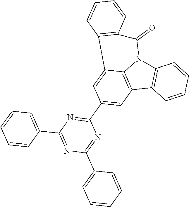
C12=C(C3=C4N1C(=O)C1=C(C4=CC(C4=NC(C5=CC=CC=C5)=NC(C5=CC=CC=C5)=N4)=C3)C=CC=C1)C=CC=C2
